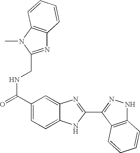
C1(C(=O)NCC2=NC3=C(N2C)C=CC=C3)=CC=C2C(=C1)N=C(C1=NNC3=C1C=CC=C3)N2
